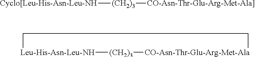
[Cyclo[Leu-His-Asn-Leu-NH][(CH2)3][CO-Asn-Thr-Glu-Arg-Met-Ala]].[Leu-His-Asn-Leu-NH]1[(CH2)3][CO-Asn-Thr-Glu-Arg-Met-Ala]CC1
